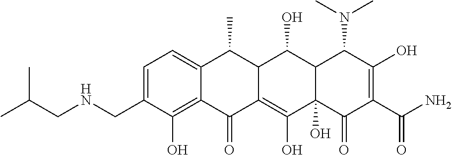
C1=C(CNCC(C)C)C(O)=C2C(=C1)C(C)C1C(=C(O)C3(O)C(C1O)C(N(C)C)C(O)=C(C(N)=O)C3=O)C2=O
